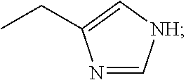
CCC1=C[NH]C=N1
